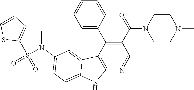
N(C1=CC=C2C(=C1)C1=C(N2)N=CC(C(N2CCN(C)CC2)=O)=C1C1=CC=CC=C1)(S(=O)(C1=CC=CS1)=O)C
